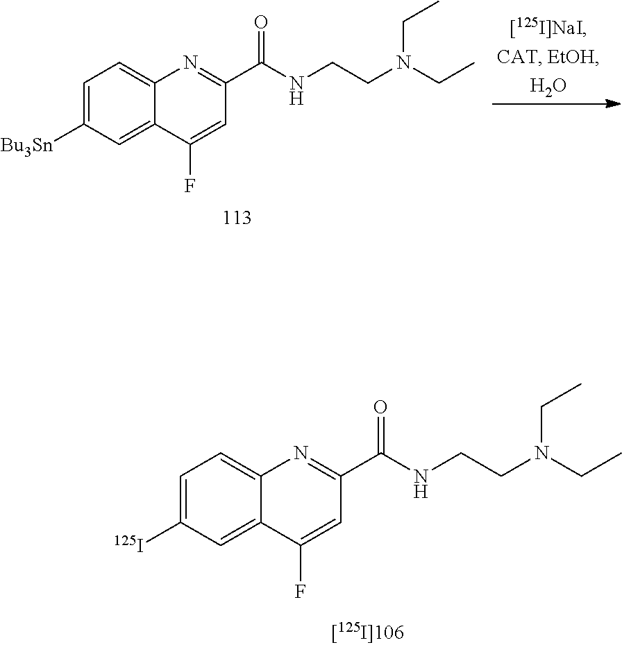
C1=C([Bu3Sn])C=C2C(=C1)N=C(C(NCCN(CC)CC)=O)C=C2F.C1=C([125I])C=C2C(=C1)N=C(C(NCCN(CC)CC)=O)C=C2F
